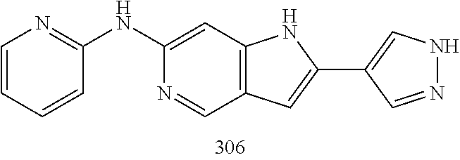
N1N=CC(C2=CC3=C(N2)C=C(NC2=NC=CC=C2)N=C3)=C1
